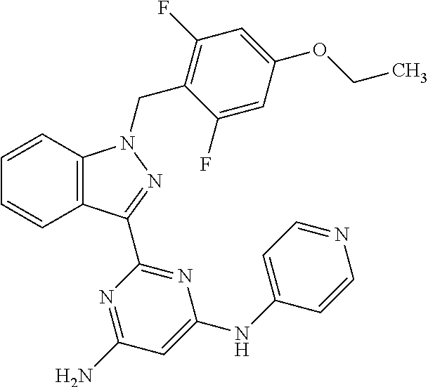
C12=C(C=CC=C1)N(CC1=C(F)C=C(OCC)C=C1F)N=C2C1=NC(NC2=CC=NC=C2)=CC(N)=N1
